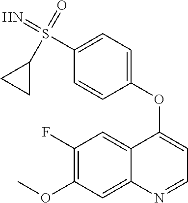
C1(F)=C(OC)C=C2C(=C1)C(OC1=CC=C(S(=N)(C3CC3)=O)C=C1)=CC=N2
